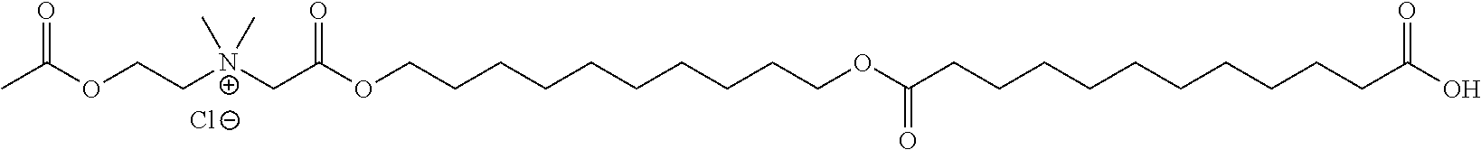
CC(OCC[N+](CC(OCCCCCCCCCCOC(CCCCCCCCCCC(O)=O)=O)=O)(C)C)=O.[Cl-]
